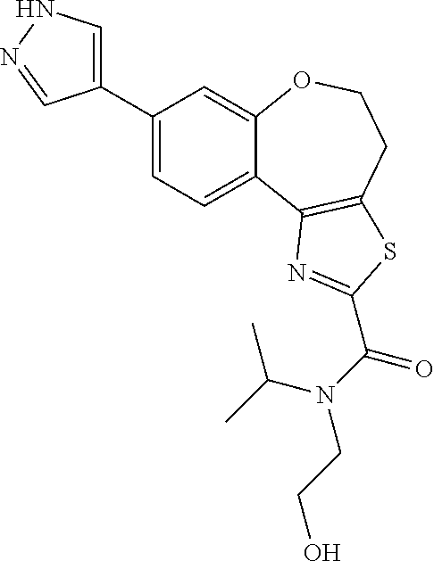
C1(C2=CNN=C2)=CC=C2C(=C1)OCCC1=C2N=C(C(N(CCO)C(C)C)=O)S1
